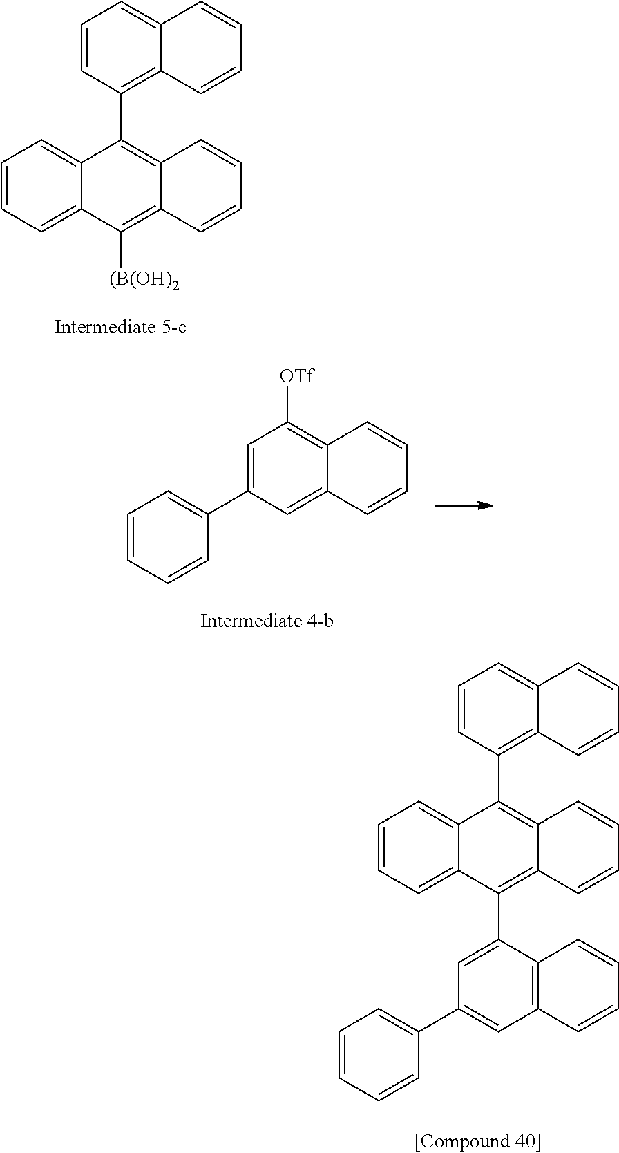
C1=CC(C2=C3C(=C([(B(OH)2])C4=CC=CC=C42)C=CC=C3)=C2C(=C1)C=CC=C2.C1=C(C2=CC=CC=C2)C=C2C(=C1[OTf])C=CC=C2.C1=CC(C2=C3C(=C(C4=CC(C5=CC=CC=C5)=CC5=C4C=CC=C5)C4=CC=CC=C42)C=CC=C3)=C2C(=C1)C=CC=C2
